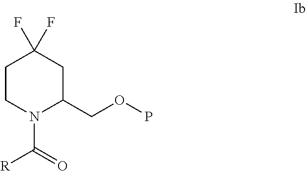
C1CN(C(=O)[R])C(COP)CC1(F)F
